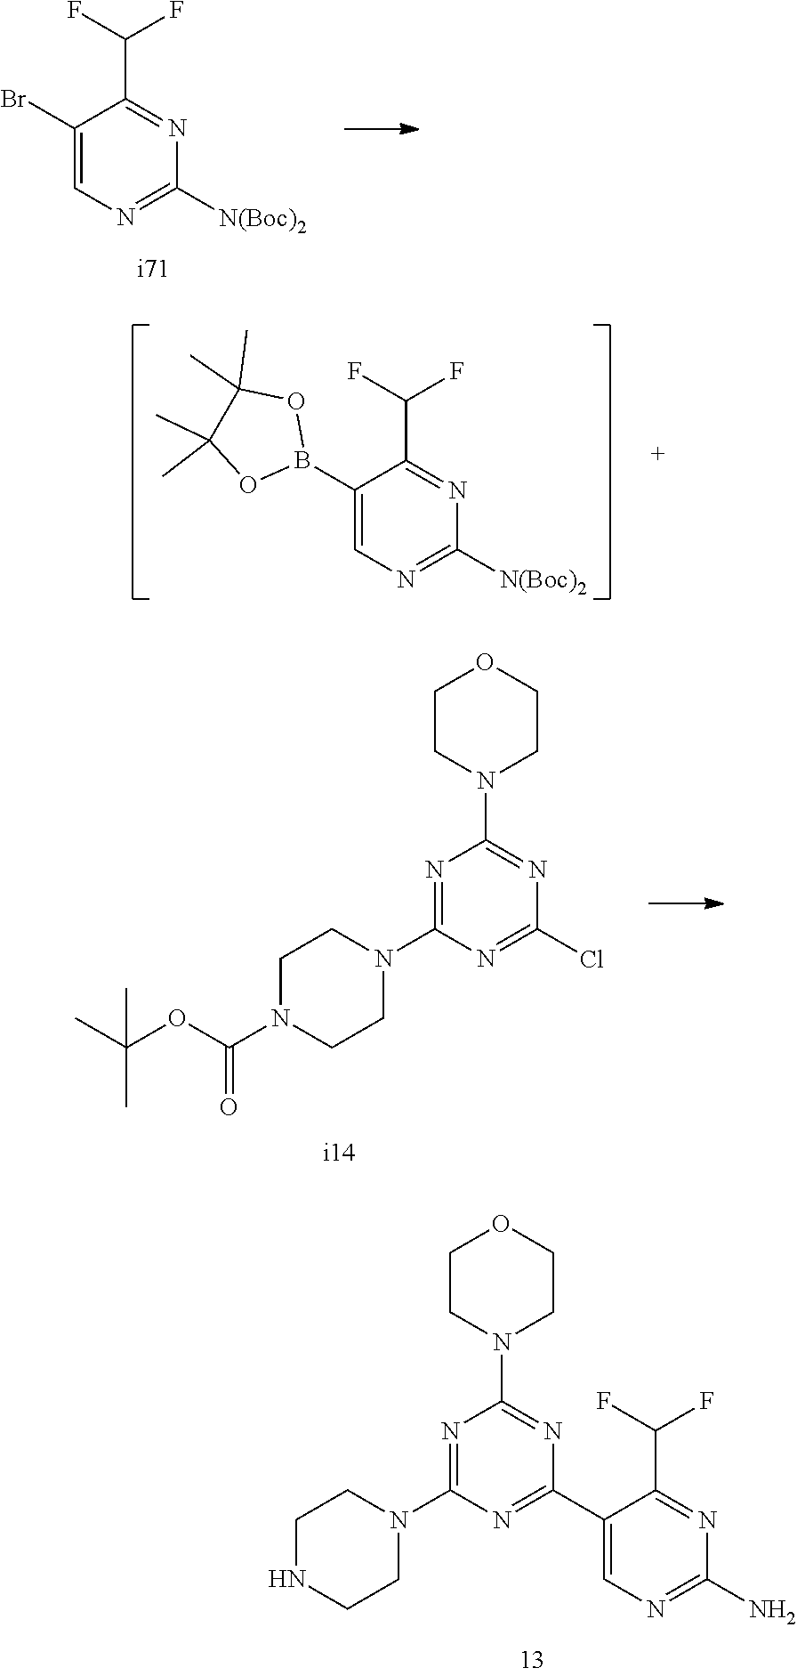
C1(Br)=CN=C([N(Boc)2])N=C1C(F)F.C1(B2OC(C)(C)C(C)(C)O2)=CN=C([N(Boc)2])N=C1C(F)F.N1=C(N2CCN(C(OC(C)(C)C)=O)CC2)N=C(Cl)N=C1N1CCOCC1.N1=C(N2CCNCC2)N=C(C2=CN=C(N)N=C2C(F)F)N=C1N1CCOCC1
